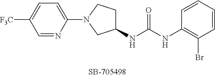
C1(NC(NC2=C(Br)C=CC=C2)=O)CCN(C2=CC=C([CF3])C=N2)C1
